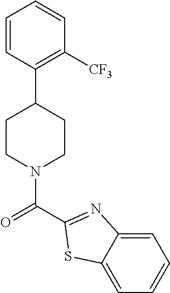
C1(C2CCN(C(=O)C3=NC4=CC=CC=C4S3)CC2)=C([CF3])C=CC=C1
